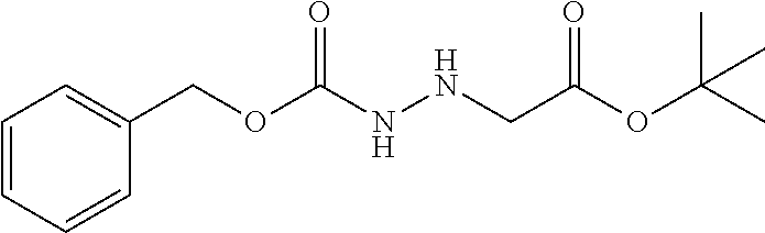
C1=CC=CC(COC(NNCC(OC(C)(C)C)=O)=O)=C1
